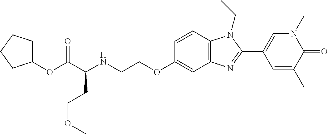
C(C(NCCOC1=CC2=C(C=C1)N(CC)C(C1=CN(C)C(=O)C(C)=C1)=N2)CCOC)(=O)OC1CCCC1
